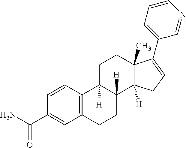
C12=C(C=CC(C(N)=O)=C1)C1([H])C([H])(CC2)C2([H])C(C)(CC1)C(C1=CC=CN=C1)=CC2
